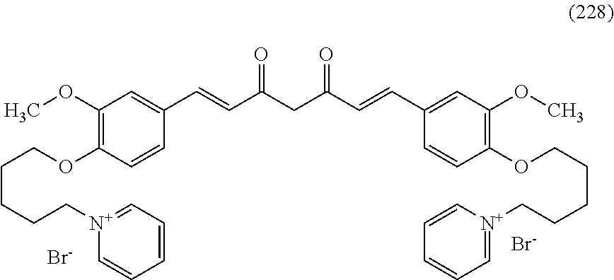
COC1=C(OCCCCC[N+]2=CC=CC=C2)C=CC(C=CC(CC(C=CC2=CC(OC)=C(OCCCCC[N+]3=CC=CC=C3)C=C2)=O)=O)=C1.[Br-].[Br-]
